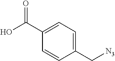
C1(C(O)=O)=CC=C(C[N3])C=C1
